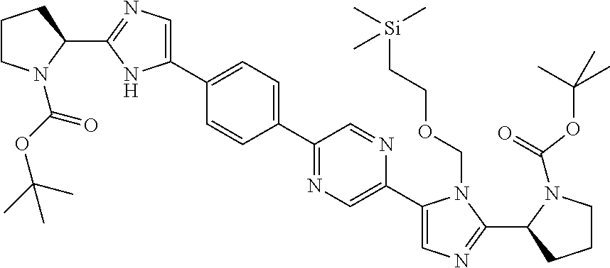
C1(C2=CC=C(C3=CN=C(C4CCCN4C(OC(C)(C)C)=O)N3)C=C2)=NC=C(C2=CN=C(C3N(C(=O)OC(C)(C)C)CCC3)N2COCC[Si](C)(C)C)N=C1
